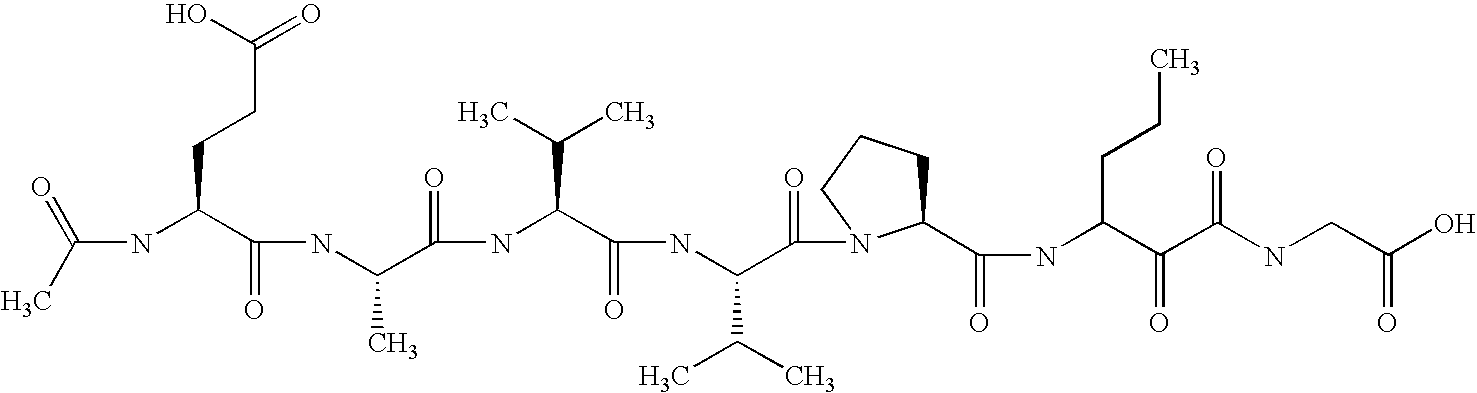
CC(=O)NC(C(NC(C(NC(C(NC(C(=O)N1C(C(NC(C(C(NCC(O)=O)=O)=O)CCC)=O)CCC1)C(C)C)=O)C(C)C)=O)C)=O)CCC(=O)O
